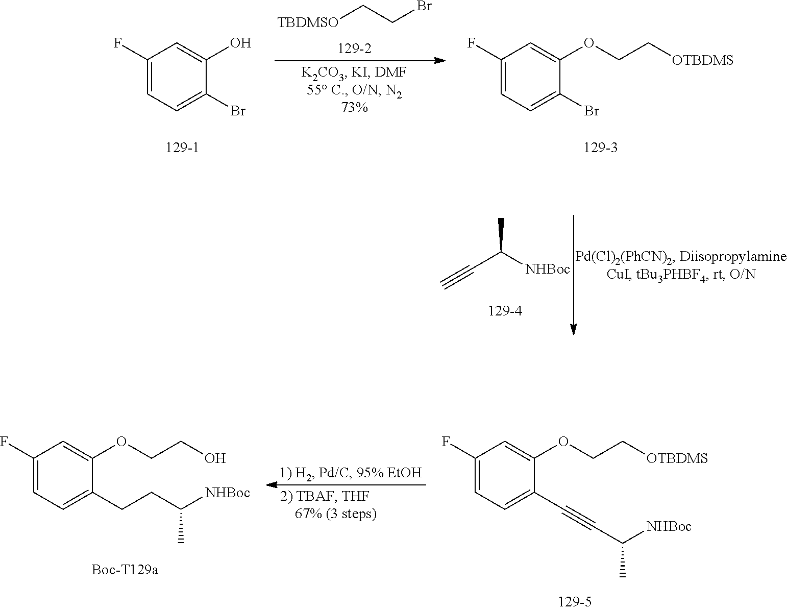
C(C([NHBoc])C)#C.[TBDMSO]CCBr.C1(F)=CC=C(Br)C(O)=C1.C1(F)=CC=C(Br)C(OCC[OTBDMS])=C1.C1(F)=CC=C(CCC([NHBoc])C)C(OCCO)=C1.C1(F)=CC=C(C#CC(C)[NHBoc])C(OCC[OTBDMS])=C1
